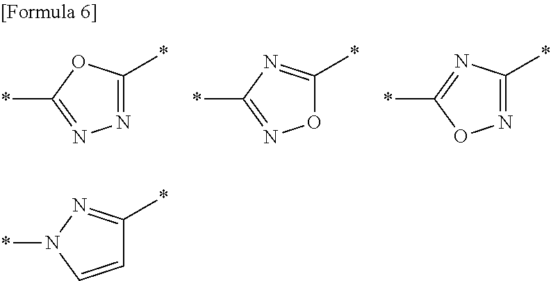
*C1=NN=C(*)O1.*C1=NC(*)=NO1.*C1=NOC(*)=N1.*C1=NN(*)C=C1
